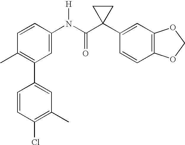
C1=CC(N(C(C2(C3=CC4=C(C=C3)OCO4)CC2)=O)[H])=CC(C2=CC(C)=C(Cl)C=C2)=C1C
